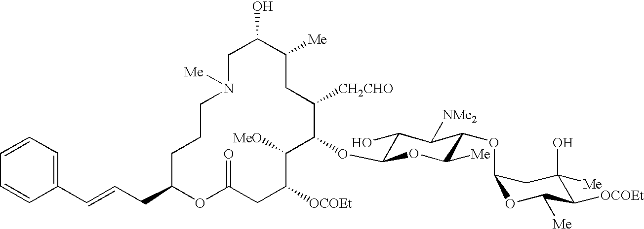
C1C(O)C([Me])CC([CH2CHO])C(OC2C(O)C([NMe2])C(OC3OC([Me])C([OCOEt])C(O)([Me])C3)C([Me])O2)C([MeO])C([OCOEt])CC(=O)OC(CC=CC2=CC=CC=C2)CCCN1[Me]
